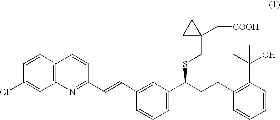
C12=C(C=CC(Cl)=C1)C=CC(C=CC1=CC(C(CCC3=C(C(C)(O)C)C=CC=C3)SCC3(C[COOH])CC3)=CC=C1)=N2
